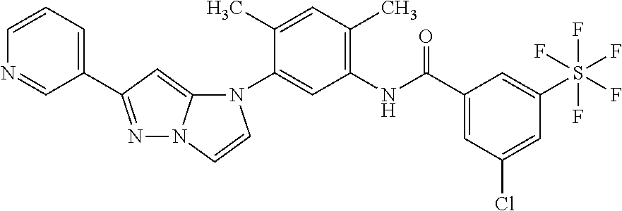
N1=C(C2=CC=CN=C2)C=C2N1C=CN2C1=CC(NC(C2=CC(Cl)=CC(S(F)(F)(F)(F)F)=C2)=O)=C(C)C=C1C
